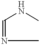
C(=NC)NC
